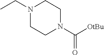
N1(CC)CCN(C([OtBu])=O)CC1
